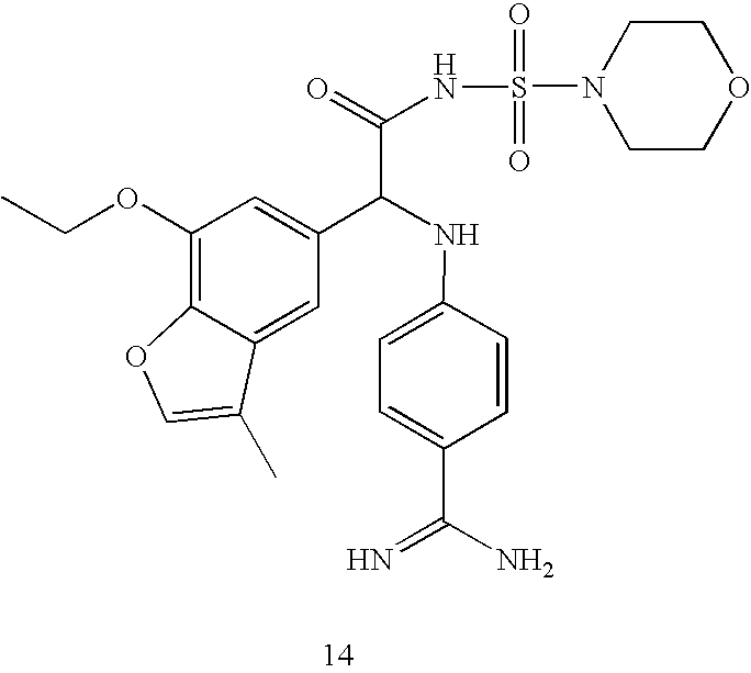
C1(OCC)=C2C(=CC(C(NC3=CC=C(C(=N)N)C=C3)C(=O)NS(=O)(=O)N3CCOCC3)=C1)C(C)=CO2
